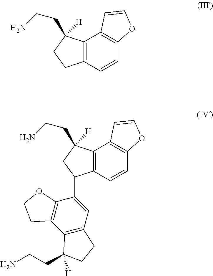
C12=C(C=CC3=C1C=CO3)CCC2(CCN)[H].C12=C(C=CC3=C1C=CO3)C(C1=CC3=C(C4=C1OCC4)C(CCN)([H])CC3)CC2(CCN)[H]
